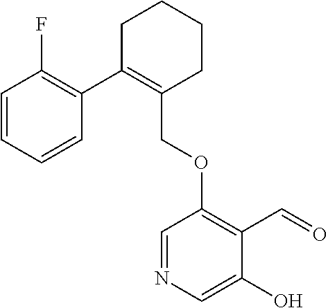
C1C(C2=C(F)C=CC=C2)=C(COC2=C(C=O)C(O)=CN=C2)CCC1
